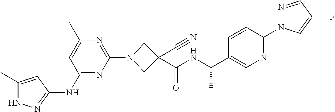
N1C(C)=CC(NC2=NC(N3CC(C(NC(C4=CN=C(N5N=CC(F)=C5)C=C4)C)=O)(C#N)C3)=NC(C)=C2)=N1
